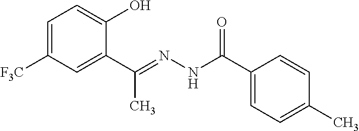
C1=C([F3C])C=C(C(C)=NNC(=O)C2=CC=C(C)C=C2)C(O)=C1
